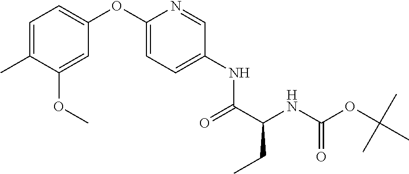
C1(OC)=CC(OC2=CC=C(NC(=O)C(CC)NC(=O)OC(C)(C)C)C=N2)=CC=C1C
